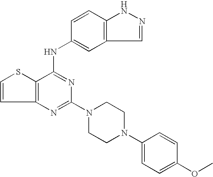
C12=C(C(NC3=CC4=C(C=C3)NN=C4)=NC(N3CCN(C4=CC=C(OC)C=C4)CC3)=N1)SC=C2
